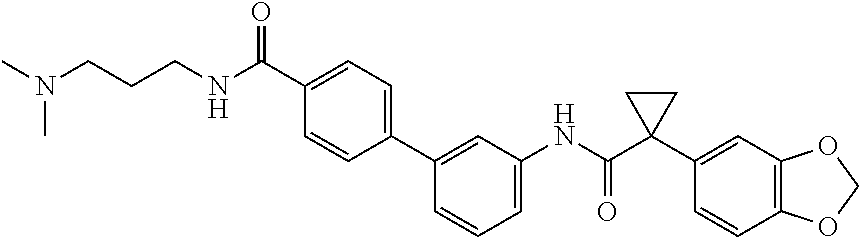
C1(NC(C2(C3=CC4=C(C=C3)OCO4)CC2)=O)=CC=CC(C2=CC=C(C(=O)NCCCN(C)C)C=C2)=C1
